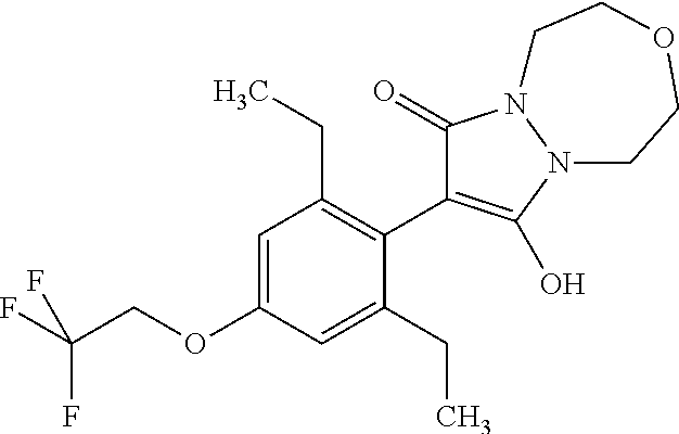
C1=C(OCC(F)(F)F)C=C(CC)C(C2=C(O)N3N(C2=O)CCOCC3)=C1CC
